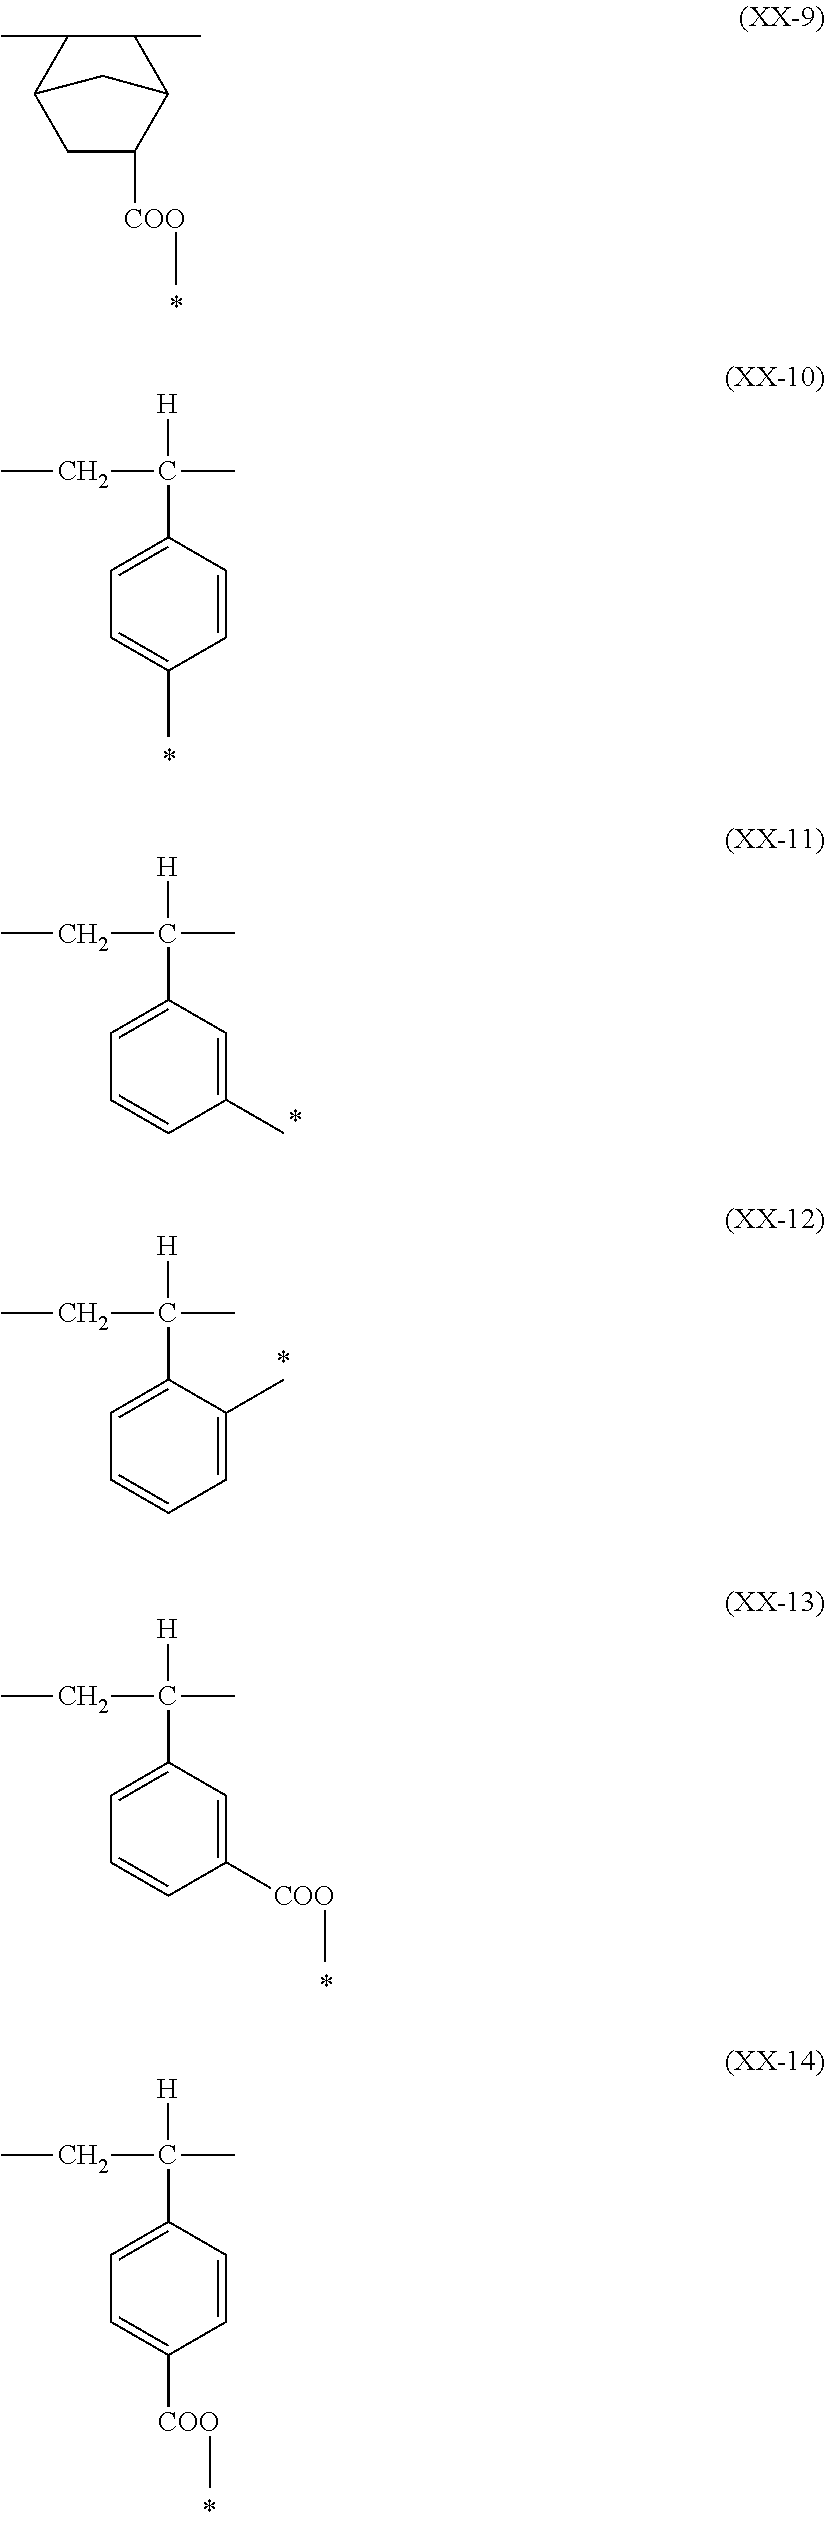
CC1C(C)C2C([COO]C)CC1C2.[H]C(C1=CC=C(C)C=C1)(C)CC.[H]C(C1=CC=CC(C)=C1)(C)CC.[H]C(C1=CC=CC=C1C)(C)CC.[H]C(C1=CC=CC([COO]C)=C1)(C)CC.[H]C(C1=CC=C([COO]C)C=C1)(C)CC
